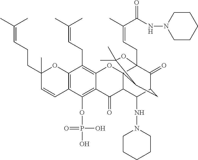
C12=C(OP(O)(=O)O)C3=C(C(CC=C(C)C)=C1OC14C(C2=O)C(NN2CCCCC2)C2C(=O)C1(CC=C(C)C(=O)NN1CCCCC1)OC(C)(C)C4C2)OC(C)(CCC=C(C)C)C=C3
